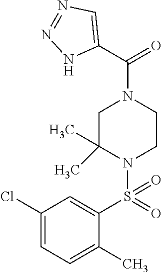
C1(Cl)=CC=C(C)C(S(N2C(C)(C)CN(C(C3=CN=NN3)=O)CC2)(=O)=O)=C1
